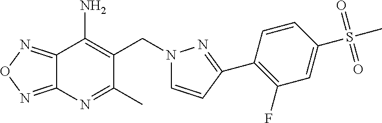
C12=NON=C1C(N)=C(CN1C=CC(C3=C(F)C=C(S(C)(=O)=O)C=C3)=N1)C(C)=N2
